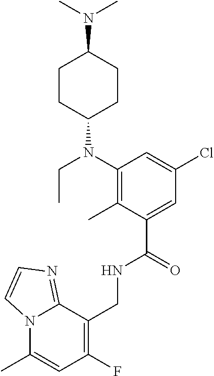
C1(CNC(C2=CC(Cl)=CC(N(C3CCC(N(C)C)CC3)CC)=C2C)=O)=C(F)C=C(C)N2C1=NC=C2
